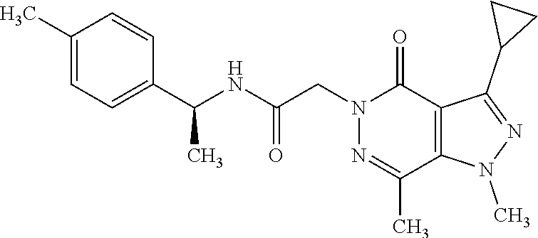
C1(C)=CC=C(C(NC(CN2C(=O)C3=C(C(C)=N2)N(C)N=C3C2CC2)=O)C)C=C1
